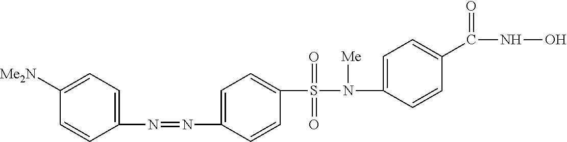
C1(S(N(C2=CC=C(C(NO)=O)C=C2)[Me])(=O)=O)=CC=C(N=NC2=CC=C([Me2N])C=C2)C=C1
